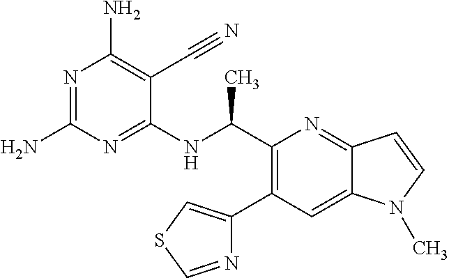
N1=C(N)N=C(NC(C2=C(C3=CSC=N3)C=C3C(=N2)C=CN3C)C)C(C#N)=C1N
